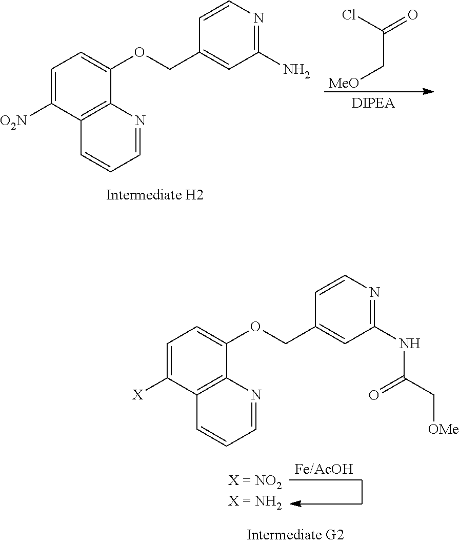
C1=C([O2N])C2=C(C(OCC3=CC(N)=NC=C3)=C1)N=CC=C2.C(C[MeO])(=O)Cl.C1=C([X])C2=C(C(OCC3=CC(NC(=O)C[OMe])=NC=C3)=C1)N=CC=C2
